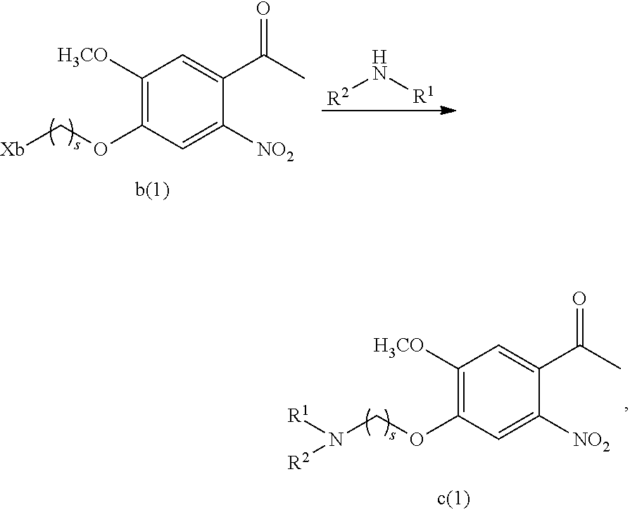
C1([H3CO])=C(OCN([R1])[R2])C=C([NO2])C(C(C)=O)=C1.C1([H3CO])=C(OC[Xb])C=C([NO2])C(C(C)=O)=C1.[R2]N[R1]
